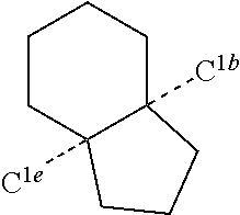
C1CC2([C1e])C([C1b])(CC1)CCC2
